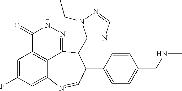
C1=C(F)C=C2C3=C1C(=O)NN=C3C(C1=NC=NN1CC)C(C1=CC=C(CNC)C=C1)C=N2
